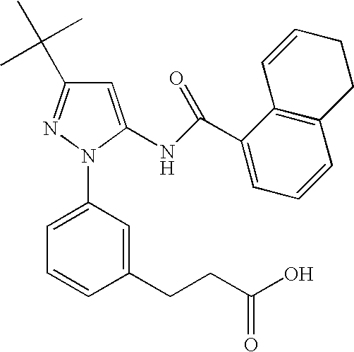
C1=C(NC(C2=CC=CC3=C2C=CCC3)=O)N(C2=CC=CC(CCC(O)=O)=C2)N=C1C(C)(C)C
